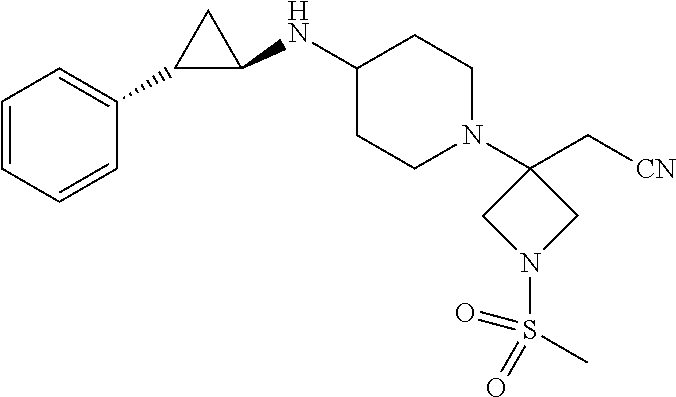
C1=CC=CC(C2C(NC3CCN(C4(C[CN])CN(S(=O)(=O)C)C4)CC3)C2)=C1
